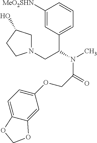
C1([MeO2SHN])=CC(C(N(C)C(=O)COC2=CC=C3C(=C2)OCO3)CN2CC(O)CC2)=CC=C1
